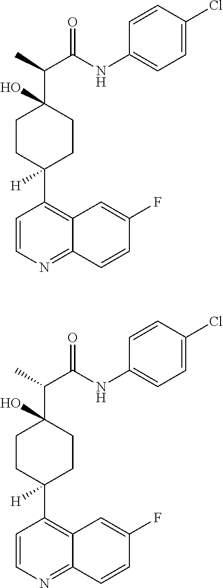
C1CC(C2=C3C(=NC=C2)C=CC(F)=C3)([H])CCC1(C(C)C(NC1=CC=C(Cl)C=C1)=O)O.C1CC(C2=C3C(=NC=C2)C=CC(F)=C3)([H])CCC1(C(C)C(NC1=CC=C(Cl)C=C1)=O)O
